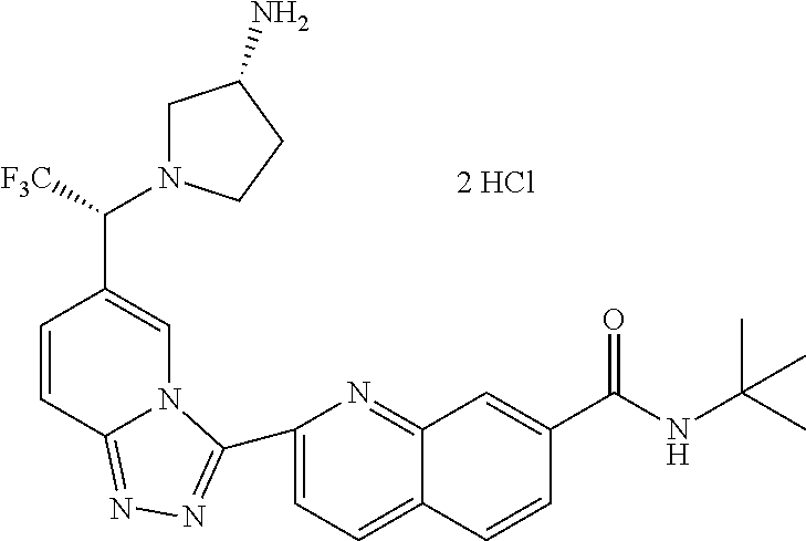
C1=C(C2=NN=C3C=CC(C(N4CC(N)CC4)[F3C])=CN32)N=C2C(=C1)C=CC(C(NC(C)(C)C)=O)=C2
